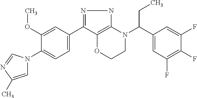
N1=C(C2=CC=C(N3C=C(C)N=C3)C(OC)=C2)C2=C(N1)N(C(C1=CC(F)=C(F)C(F)=C1)CC)CCO2
